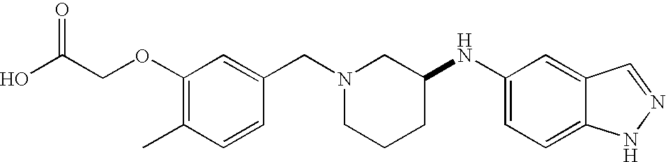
C(OC1=C(C)C=CC(CN2CCCC(NC3=CC=C4C(=C3)C=NN4)C2)=C1)C(O)=O
